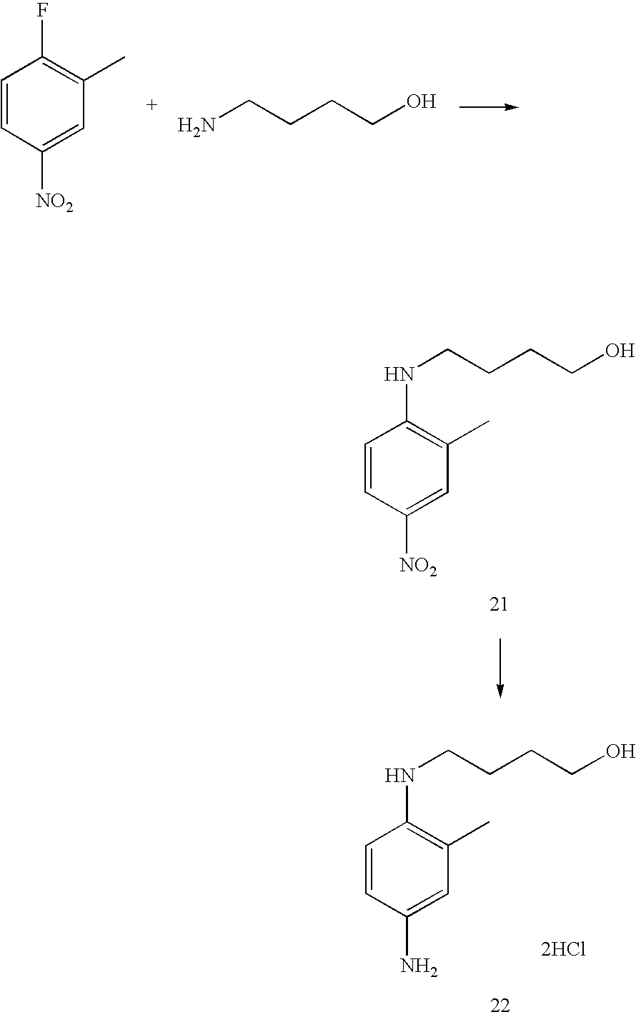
C1=CC([NO2])=CC(C)=C1F.NCCCCO.N(CCCCO)C1=C(C)C=C([NO2])C=C1.[2HCl].N(CCCCO)C1=C(C)C=C(N)C=C1
